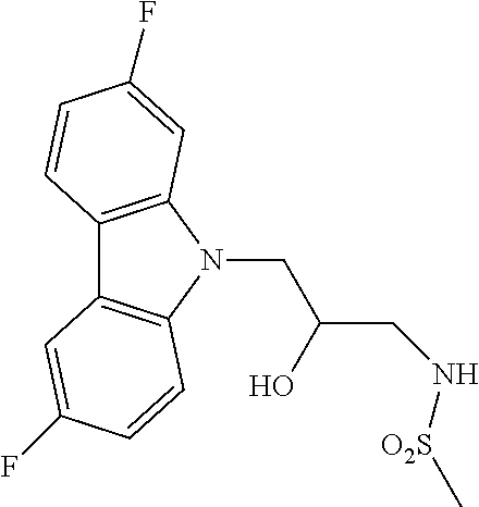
C12=C(N(CC(CN[O2S]C)O)C3=C1C=C(F)C=C3)C=C(F)C=C2
